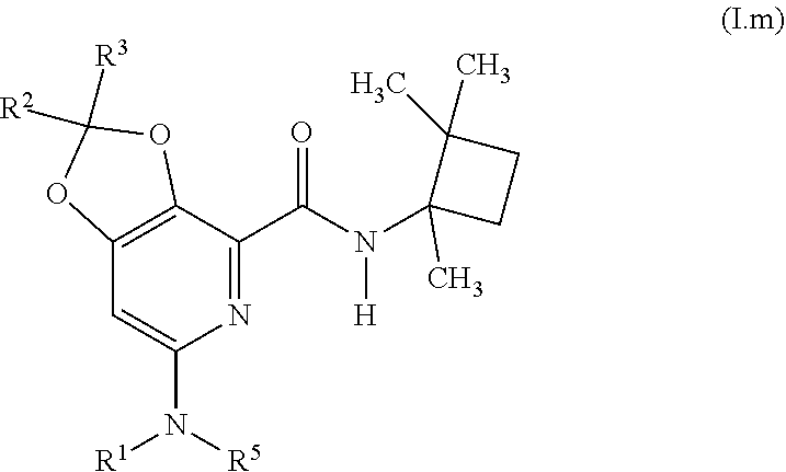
N1=C(C(N(C2(C)CCC2(C)C)[H])=O)C2=C(C=C1N([R5])[R1])OC([R3])([R2])O2
